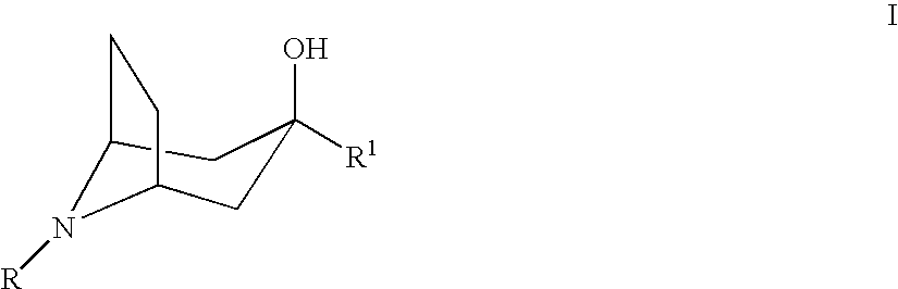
C1C(O)([R1])CC2N([R])C1CC2
